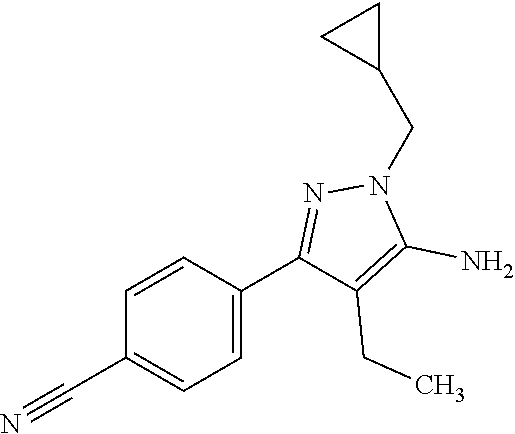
C1(C#N)=CC=C(C2=NN(CC3CC3)C(N)=C2CC)C=C1
